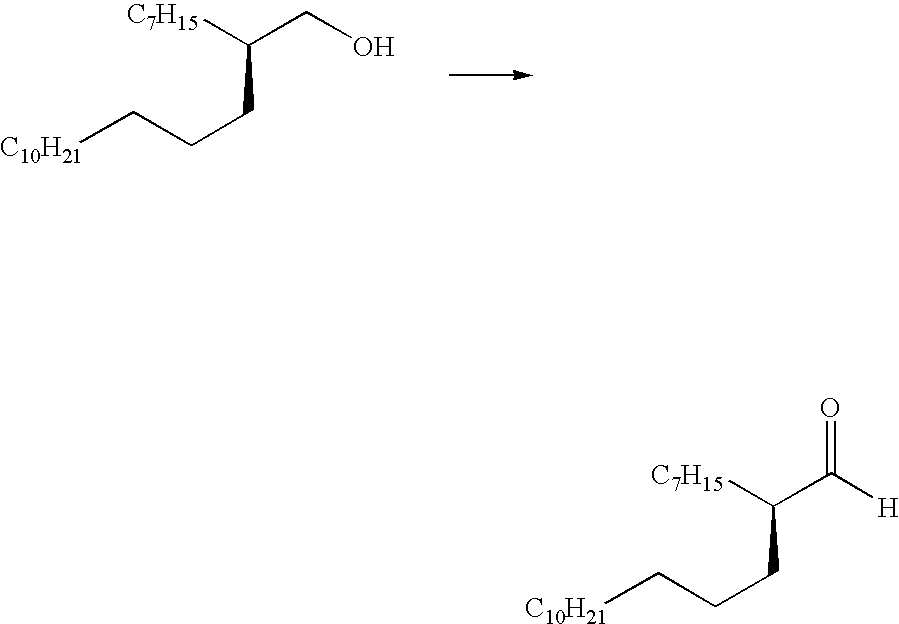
[H]C(C([C7H15])CCC[C10H21])=O.OCC([C7H15])CCC[C10H21]
